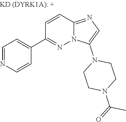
C1=NC=CC(C2=NN3C(=NC=C3N3CCN(C(C)=O)CC3)C=C2)=C1
